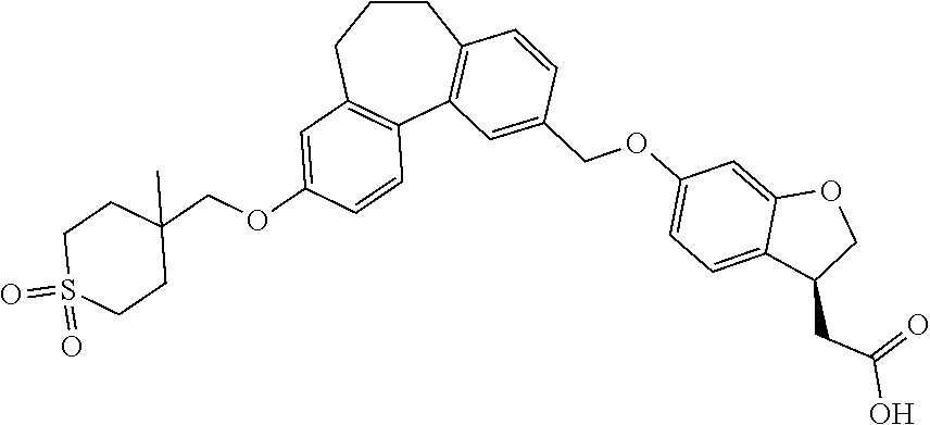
C1S(=O)(=O)CCC(COC2=CC3=C(C=C2)C2=C(CCC3)C=CC(COC3=CC=C4C(=C3)OCC4CC(=O)O)=C2)(C)C1
